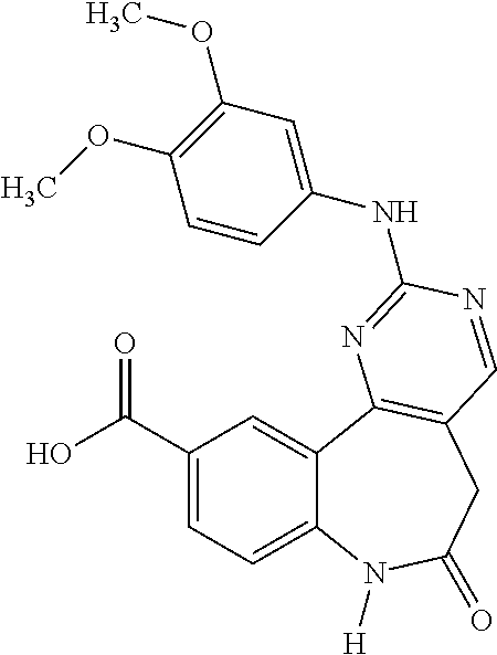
C1(C(O)=O)=CC=C2C(=C1)C1=C(CC(=O)N2[H])C=NC(NC2=CC(OC)=C(OC)C=C2)=N1
